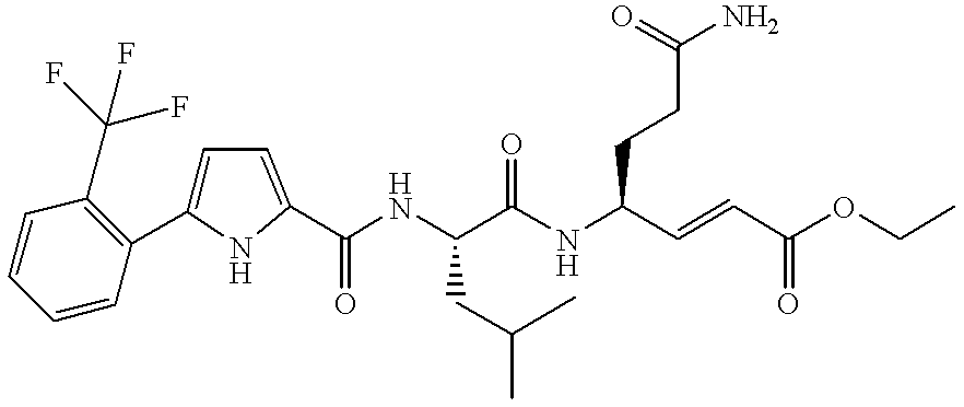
C1=C(C2=C(C(F)(F)F)C=CC=C2)NC(C(NC(C(NC(C=CC(OCC)=O)CCC(N)=O)=O)CC(C)C)=O)=C1
